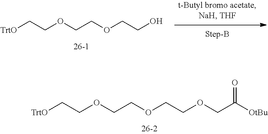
[TrtO]CCOCCOCCOCC([OtBu])=O.[TrtO]CCOCCOCCO
